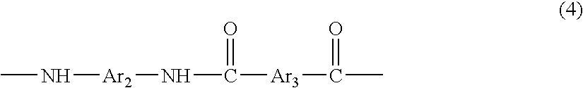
CN[Ar2]NC(=O)[Ar3]C(=O)C
